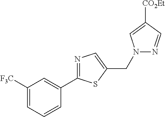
N1=C(C2=CC([F3C])=CC=C2)SC(CN2N=CC([CO2Et])=C2)=C1
